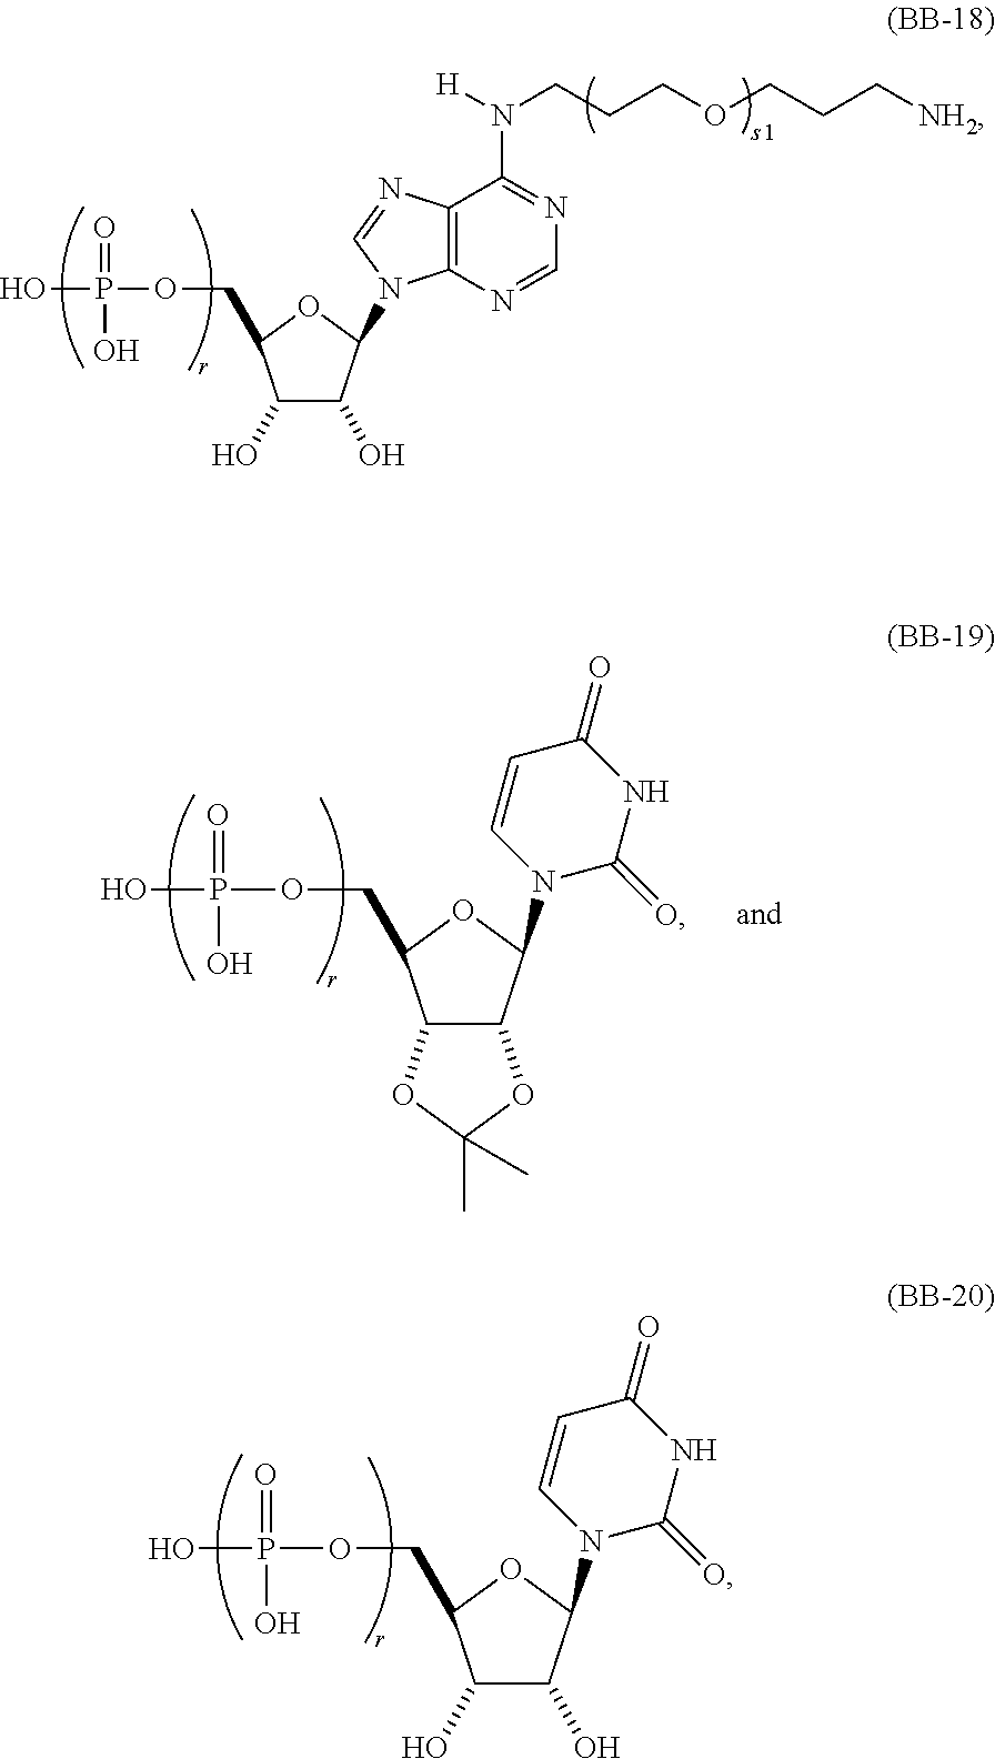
C1(O)C(O)C(N2C3=C(N=C2)C(N(CCCOCCC[NH2])[H])=NC=N3)OC1COP(O)(=O)O.C1(O)C(O)C(N2C(=O)NC(=O)C=C2)OC1COP(O)(=O)O.C12C(C(N3C(=O)NC(=O)C=C3)OC1COP(O)(=O)O)OC(C)(C)O2
